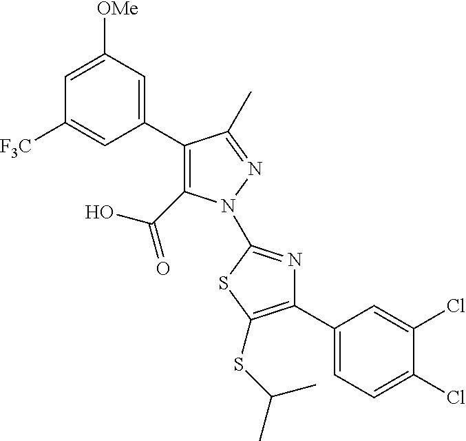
C1(C2=CC([OMe])=CC([F3C])=C2)=C(C(=O)O)N(C2=NC(C3=CC=C(Cl)C(Cl)=C3)=C(SC(C)C)S2)N=C1C
